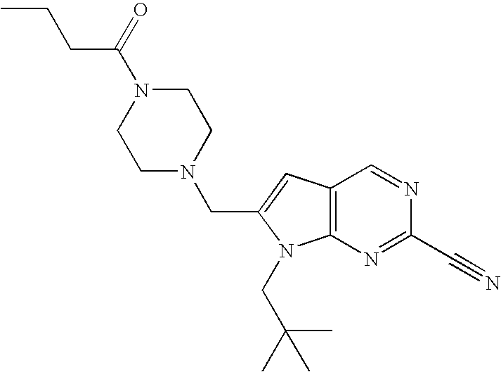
C(N1CCN(CC2=CC3=C(N=C(C#N)N=C3)N2CC(C)(C)C)CC1)(CCC)=O
